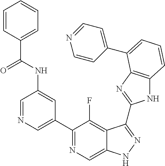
C1=NC=C(C2=NC=C3C(=C2F)C(C2=NC4=C(N2)C=CC=C4C2=CC=NC=C2)=NN3)C=C1NC(C1=CC=CC=C1)=O
